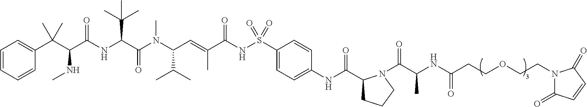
C1=CC=CC(C(C(C(NC(C(N(C(C=C(C(NS(C2=CC=C(NC(C3CCCN3C(C(NC(CCOCCN3C(=O)C=CC3=O)=O)C)=O)=O)C=C2)(=O)=O)=O)C)C(C)C)C)=O)C(C)(C)C)=O)NC)(C)C)=C1
